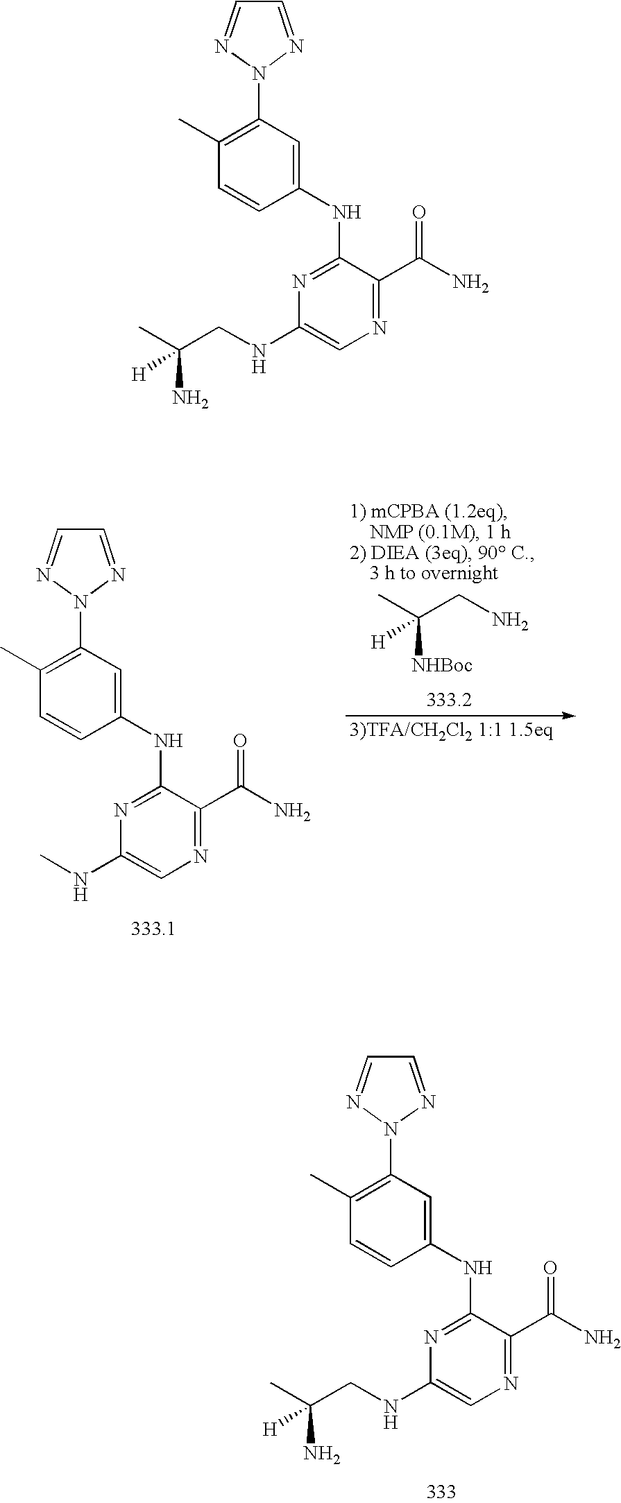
N1=C(NC2=CC(N3N=CC=N3)=C(C)C=C2)C(C(N)=O)=NC=C1NC.C([NHBoc])(C)(CN)[H].N1=C(NC2=CC(N3N=CC=N3)=C(C)C=C2)C(C(N)=O)=NC=C1NCC(C)(N)[H].N1=C(NC2=CC(N3N=CC=N3)=C(C)C=C2)C(C(N)=O)=NC=C1NCC(C)(N)[H]
